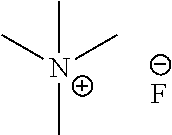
C[N+](C)(C)C.[F-]
